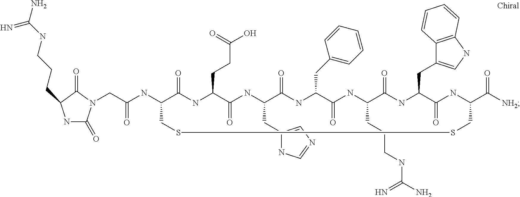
N1C(=O)N(CC(=O)NC2CSSCC(C(=O)[NH2])NC(=O)C(CC3=CNC4=C3C=CC=C4)NC(=O)C(CCCNC(=N)N)NC(=O)C(CC3=CC=CC=C3)NC(=O)C(CC3=CN=CN3)NC(=O)C(CCC(=O)O)NC2=O)C(=O)C1CCCNC(=N)N
